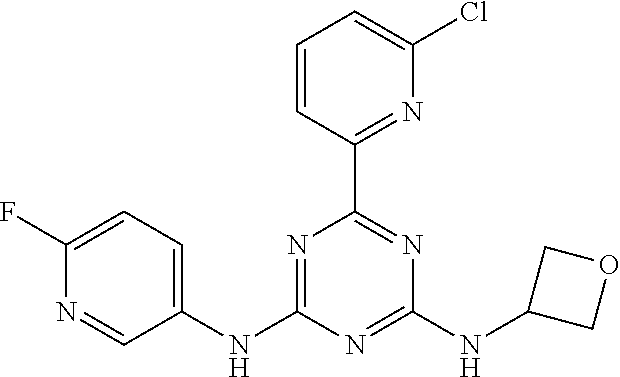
C1=CC(C2=NC(NC3COC3)=NC(NC3=CC=C(F)N=C3)=N2)=NC(Cl)=C1
